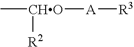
C[CHO]([R2])[A][R3]
